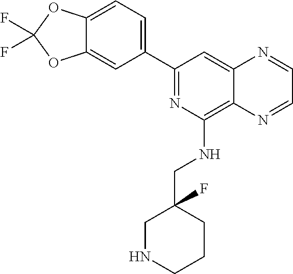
C1(C2=CC=C3C(=C2)OC(F)(F)O3)=NC(NCC2(F)CNCCC2)=C2C(=C1)N=CC=N2
